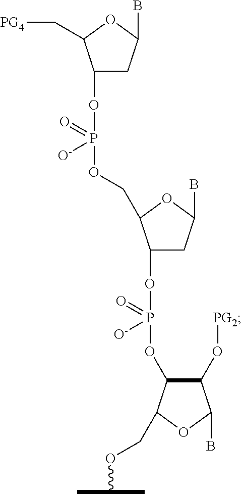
C1(OP(OCC2C(OP(OC3C(O[PG2])C(B)OC3COC(C)C)(=O)[O-])CC(B)O2)(=O)[O-])CC(B)OC1C[PG4]
